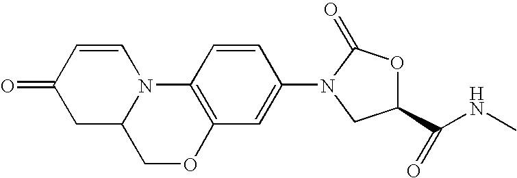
C1C2N(C=CC1=O)C1=C(C=C(N3C(=O)OC(C(NC)=O)C3)C=C1)OC2
